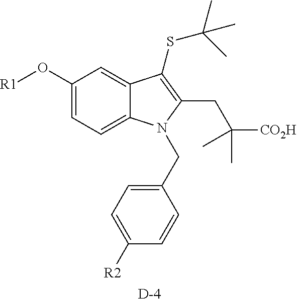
C1(O[R1])=CC=C2C(=C1)C(SC(C)(C)C)=C(CC([CO2H])(C)C)N2CC1=CC=C([R2])C=C1.[D]
